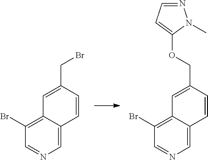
C1=C2C(=C(Br)C=N1)C=C(CBr)C=C2.C1=C2C(=C(Br)C=N1)C=C(COC1=CC=NN1C)C=C2
